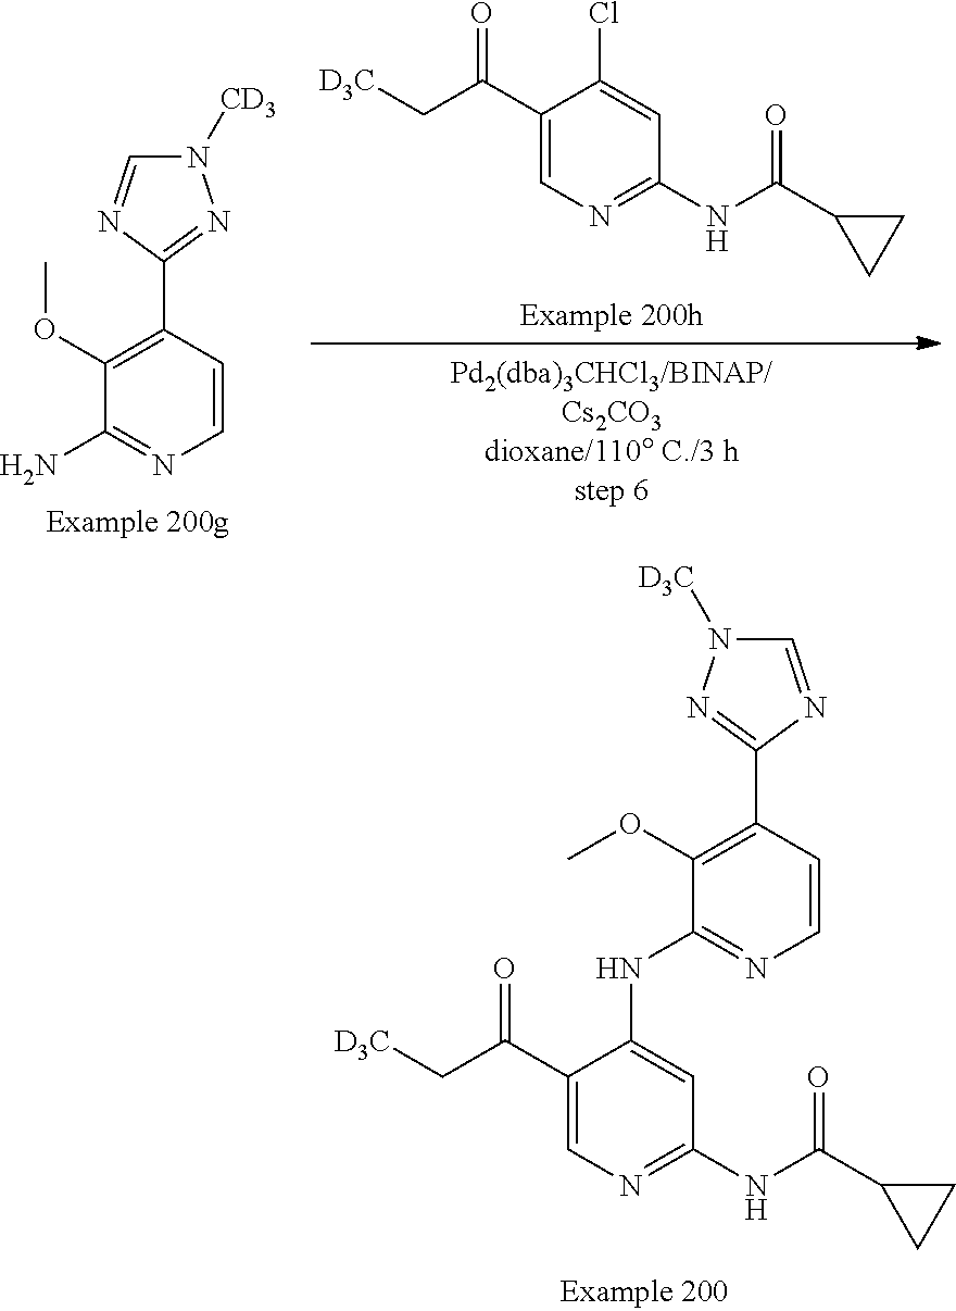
C1(C(C[D3C])=O)=CN=C(NC(C2CC2)=O)C=C1NC1=NC=CC(C2=NN([D3C])C=N2)=C1OC.C1(C(C[D3C])=O)=CN=C(NC(C2CC2)=O)C=C1Cl.C1(OC)=C(C2=NN([CD3])C=N2)C=CN=C1N
